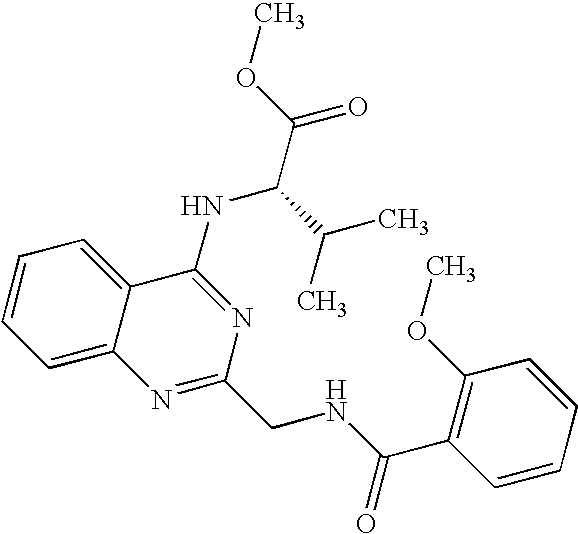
C1=CC=C2C(=C1)C(NC(C(C)C)C(=O)OC)=NC(CNC(=O)C1=C(OC)C=CC=C1)=N2
